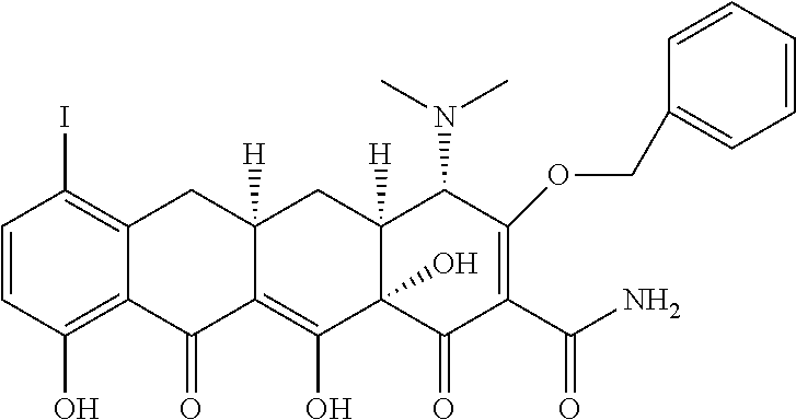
C1=CC(O)=C2C(=C1I)CC1([H])C(=C(O)C3(O)C([H])(C1)C(N(C)C)C(OCC1=CC=CC=C1)=C(C(N)=O)C3=O)C2=O
